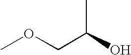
COCC(O)C
